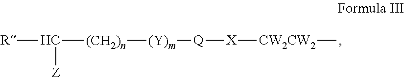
[R]C([(CH2)n][(Y)m][Q][X][CW2CW2]C)[Z]
